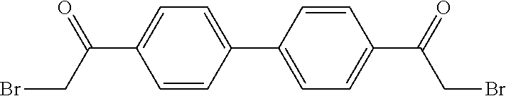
C1(C(CBr)=O)=CC=C(C2=CC=C(C(=O)CBr)C=C2)C=C1
